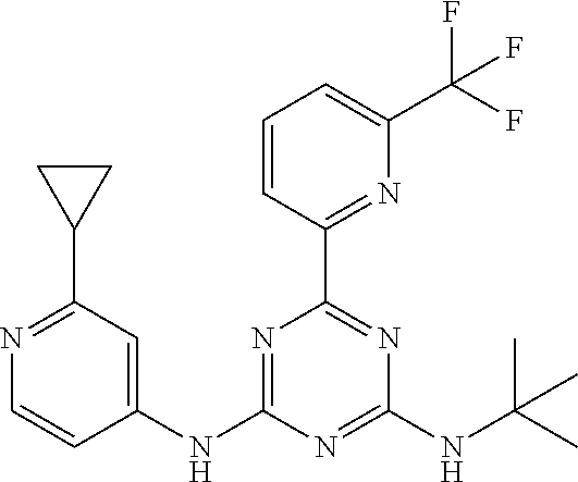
C1=CC(C2=NC(NC(C)(C)C)=NC(NC3=CC(C4CC4)=NC=C3)=N2)=NC(C(F)(F)F)=C1
